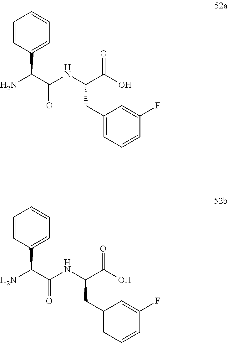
C(C(=O)NC(CC1=CC=CC(F)=C1)C(=O)O)(N)C1=CC=CC=C1.C(C(=O)NC(CC1=CC=CC(F)=C1)C(=O)O)(N)C1=CC=CC=C1
